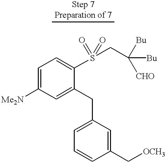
C1=C([Me2N])C=C(CC2=CC=CC(C[OCH3])=C2)C(S(CC([Bu])([Bu])[CHO])(=O)=O)=C1
